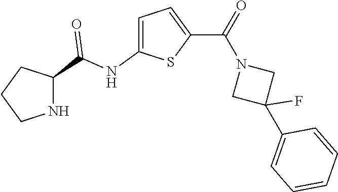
C1=C(NC(=O)C2NCCC2)SC(C(N2CC(C3=CC=CC=C3)(F)C2)=O)=C1
